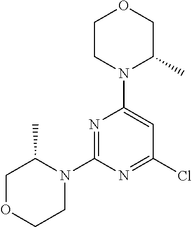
N1=C(N2C(C)COCC2)N=C(Cl)C=C1N1C(C)COCC1
